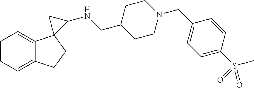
C1=CC=C2C(=C1)CCC21C(NCC2CCN(CC3=CC=C(S(C)(=O)=O)C=C3)CC2)C1
